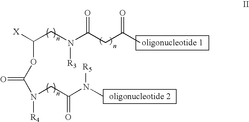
C(CN(C(CC(C)=O)=O)[R3])([X])OC(N(CC(N(C)[R5])=O)[R4])=O
